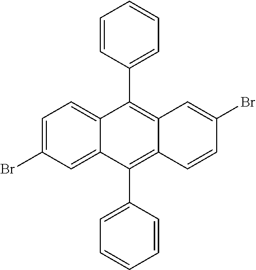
C1=C(Br)C=C2C(=C1)C(C1=CC=CC=C1)=C1C(=C2C2=CC=CC=C2)C=CC(Br)=C1
